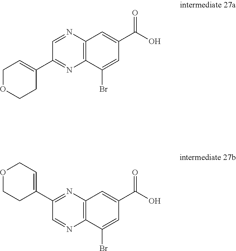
C12=C(N=CC(C3=CCOCC3)=N1)C=C(C(O)=O)C=C2Br.C12=C(N=C(C3=CCOCC3)C=N1)C=C(C(O)=O)C=C2Br
